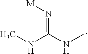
N(C(=N[M])NC)C
